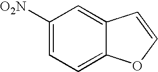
C1([O2N])=CC=C2C(=C1)C=CO2
